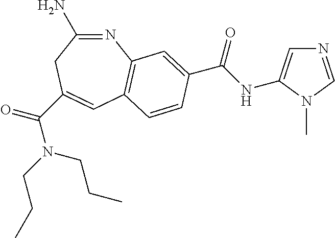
N1=C(N)CC(C(N(CCC)CCC)=O)=CC2=C1C=C(C(=O)NC1=CN=CN1C)C=C2
